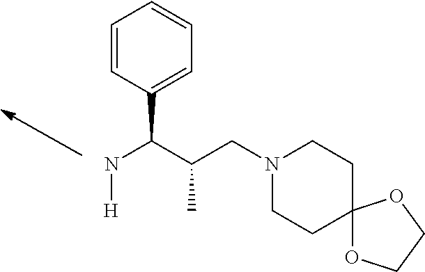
N(C(C(CN1CCC2(CC1)OCCO2)C)C1=CC=CC=C1)[H]
